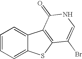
C1=CC=C2C(=C1)C1=C(S2)C(Br)=CNC1=O
